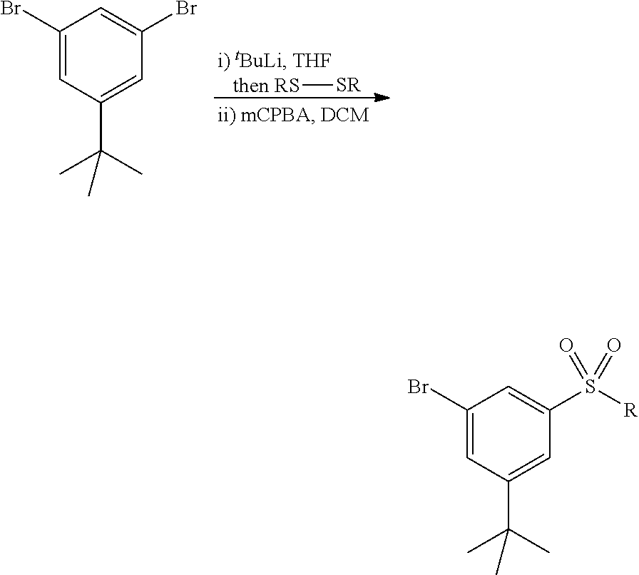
C1(Br)=CC(C(C)(C)C)=CC(Br)=C1.[then RS][SR].C1(Br)=CC(C(C)(C)C)=CC(S([R])(=O)=O)=C1
